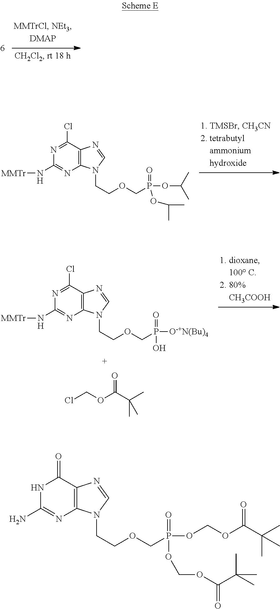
N1=C(Cl)C2=C(N=C1N[MMTr])N(CCOCP(OC(C)C)(=O)OC(C)C)C=N2.N1=C(Cl)C2=C(N=C1N[MMTr])N(CCOCP([O-+N(Bu)4])(=O)O)C=N2.C(C(C)(C)C)(=O)OCCl.N1C(N)=NC2=C(N=CN2CCOCP(OCOC(C(C)(C)C)=O)(=O)OCOC(C(C)(C)C)=O)C1=O
